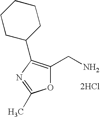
O1C(CN)=C(C2CCCCC2)N=C1C.[2HCl]
